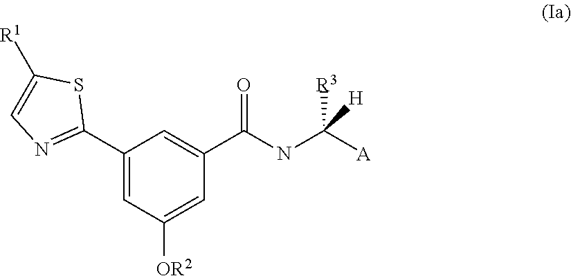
C1(C2=NC=C([R1])S2)=CC([OR2])=CC(C(NC([A])([R3])[H])=O)=C1
